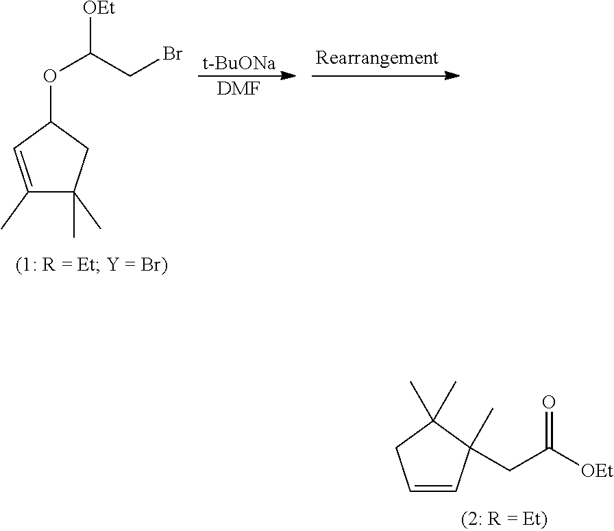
[t-BuONa].[DMF].C1(C)=CC(OC([OEt])CBr)CC1(C)C.C1=CC(C)(CC([OEt])=O)C(C)(C)C1
